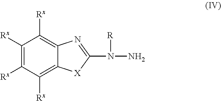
C1([Rx])=C([Rx])C([Rx])=C2C(=C1[Rx])N=C(N([R])N)[X]2
